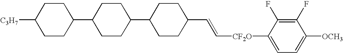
C([CF2O]C1=CC=C([OCH3])C(F)=C1F)=CC1CCC(C2CCC(C3CCC([C3H7])CC3)CC2)CC1
